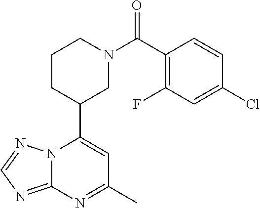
N12C(=NC=N1)N=C(C)C=C2C1CN(C(=O)C2=C(F)C=C(Cl)C=C2)CCC1
